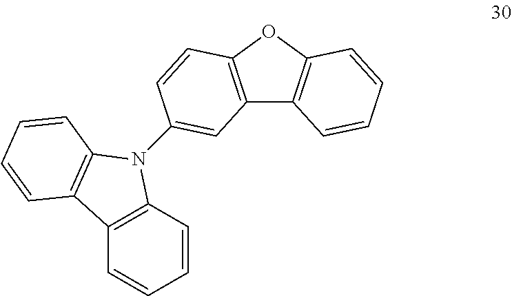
C12=C(OC3=C1C=CC=C3)C=CC(N1C3=C(C=CC=C3)C3=C1C=CC=C3)=C2
